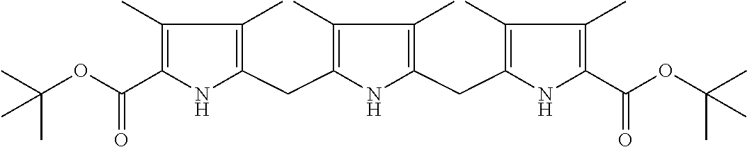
CC(OC(C1=C(C)C(C)=C(CC2=C(C)C(C)=C(CC3=C(C)C(C)=C(C(OC(C)(C)C)=O)N3)N2)N1)=O)(C)C
